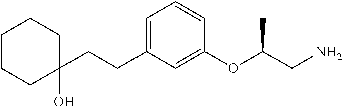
C1(CCC2=CC=CC(OC(CN)C)=C2)(O)CCCCC1
